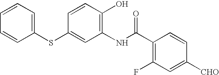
C1=CC=C(SC2=CC(NC(C3=C(F)C=C([CHO])C=C3)=O)=C(O)C=C2)C=C1
